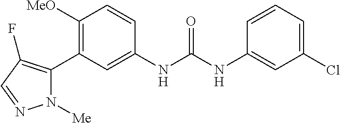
C1([OMe])=C(C2=C(F)C=NN2[Me])C=C(NC(=O)NC2=CC(Cl)=CC=C2)C=C1
